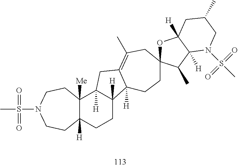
C12([H])C([Me])(CCN(S(C)(=O)=O)CC1)C1([H])C([H])(CC2)C2([H])C(=C(C)CC3(CC2)OC2([H])C([H])(C3C)N(S(=O)(=O)C)CC(C)C2)C1
